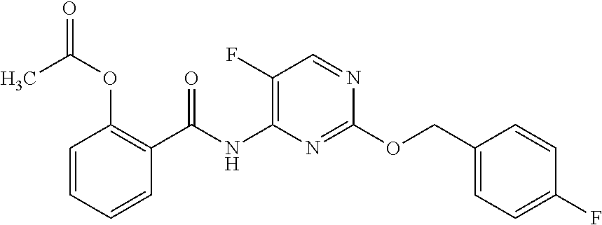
C1(C(NC2=C(F)C=NC(OCC3=CC=C(F)C=C3)=N2)=O)=C(OC(=O)C)C=CC=C1
